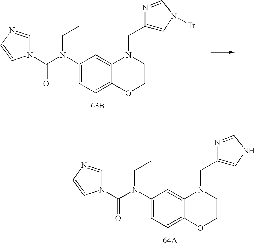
C1=C(N(CC)C(N2C=NC=C2)=O)C=C2C(=C1)OCCN2CC1=CNC=N1.[64A].C1=C(N(CC)C(N2C=NC=C2)=O)C=C2C(=C1)OCCN2CC1=CN([Tr])C=N1.[63B]
